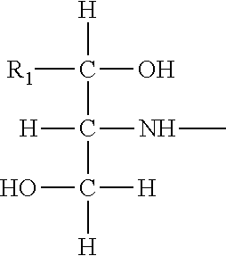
[R1]C([H])(O)C([H])(NC)C(O)([H])[H]
